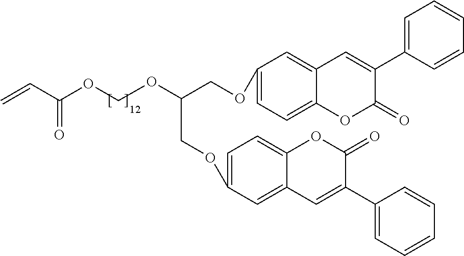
C1=C(OCC(COC2=CC=C3C(=C2)C=C(C2=CC=CC=C2)C(=O)O3)OCOC(C=C)=O)C=C2C(=C1)OC(=O)C(C1=CC=CC=C1)=C2
